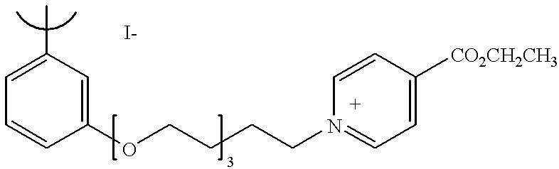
C1=C(C)C=C(OCCCCN2=CC=C([CO2CH2CH3])C=C2)C=C1
